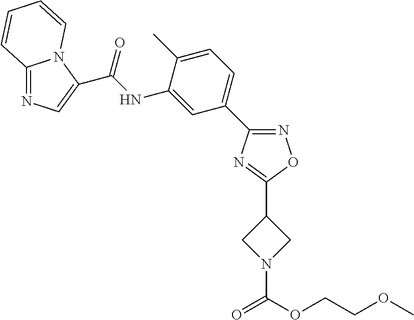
N1=C(C2=CC=C(C)C(NC(=O)C3=CN=C4N3C=CC=C4)=C2)N=C(C2CN(C(=O)OCCOC)C2)O1
